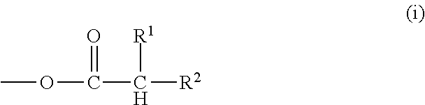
COC(C([R1])[R2])=O
